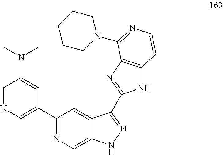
C1=NC=C(C2=NC=C3C(=C2)C(C2=NC4=C(N2)C=CN=C4N2CCCCC2)=NN3)C=C1N(C)C
